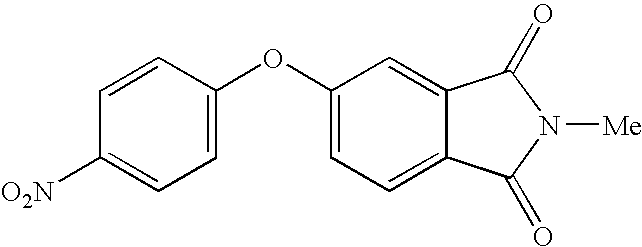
C1(OC2=CC=C([O2N])C=C2)=CC=C2C(=C1)C(=O)N([Me])C2=O
